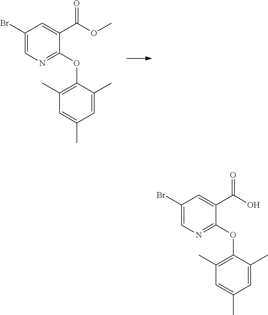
C1(Br)=CN=C(OC2=C(C)C=C(C)C=C2C)C(C(OC)=O)=C1.C1(Br)=CN=C(OC2=C(C)C=C(C)C=C2C)C(C(O)=O)=C1
